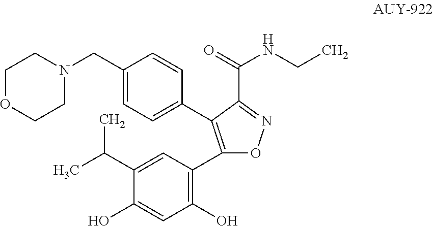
C1(CN2CCOCC2)=CC=C(C2=C(C3=C(O)C=C(O)C(C(C)C)=C3)ON=C2C(=O)NCC)C=C1
